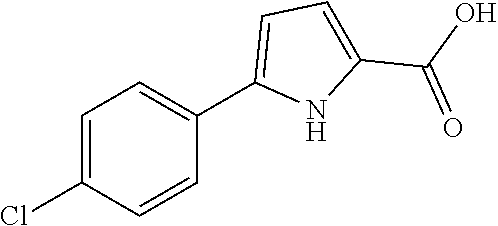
C1=C(Cl)C=CC(C2=CC=C(C(O)=O)N2)=C1
